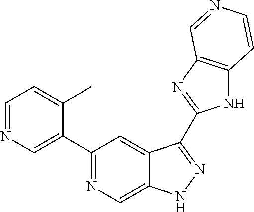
C1=NC=C(C2=NC=C3C(=C2)C(C2=NC4=C(N2)C=CN=C4)=NN3)C(C)=C1
